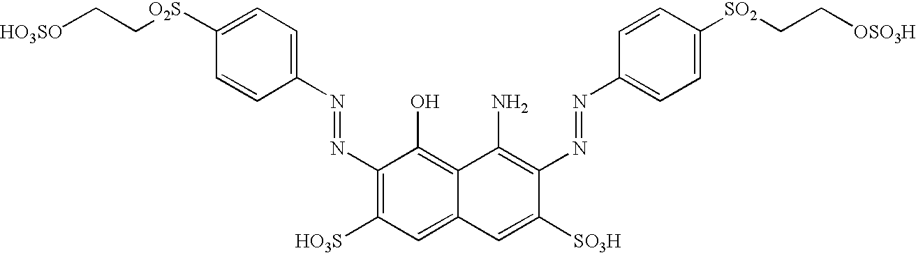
C12=C(O)C(N=NC3=CC=C([O2S]CC[HO3SO])C=C3)=C([HO3S])C=C1C=C([SO3H])C(N=NC1=CC=C([SO2]CC[OSO3H])C=C1)=C2N
